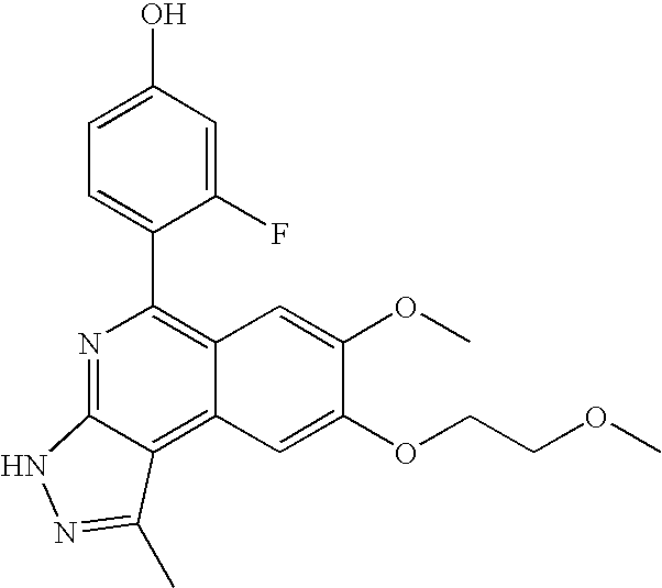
N1=C2C(=C3C(=C1C1=CC=C(O)C=C1F)C=C(OC)C(OCCOC)=C3)C(C)=NN2
